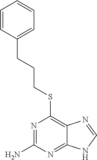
C(CSC1=C2C(=NC(N)=N1)NC=N2)CC1=CC=CC=C1
